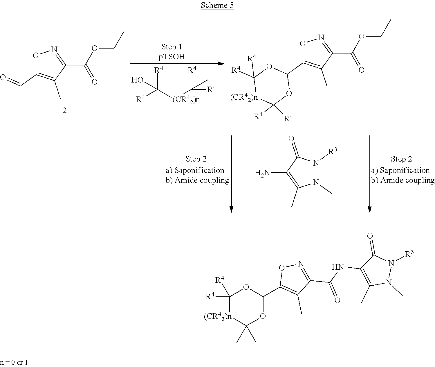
O1C(C=O)=C(C)C(C(OCC)=O)=N1.C([(CR42)n]C([R4])([R4])C)([R4])([R4])O.O1C(C2OC([R4])([R4])[(CR42)n]C([R4])([R4])O2)=C(C)C(C(OCC)=O)=N1.N1([R3])N(C)C(C)=C(N)C1=O.C1([R4])([R4])[(CR42)n]C(C)(C)OC(C2=C(C)C(C(=O)NC3=C(C)N(C)N([R3])C3=O)=NO2)O1
